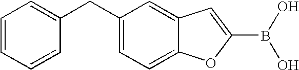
C1(CC2=CC=CC=C2)=CC=C2C(=C1)C=C(B(O)O)O2
